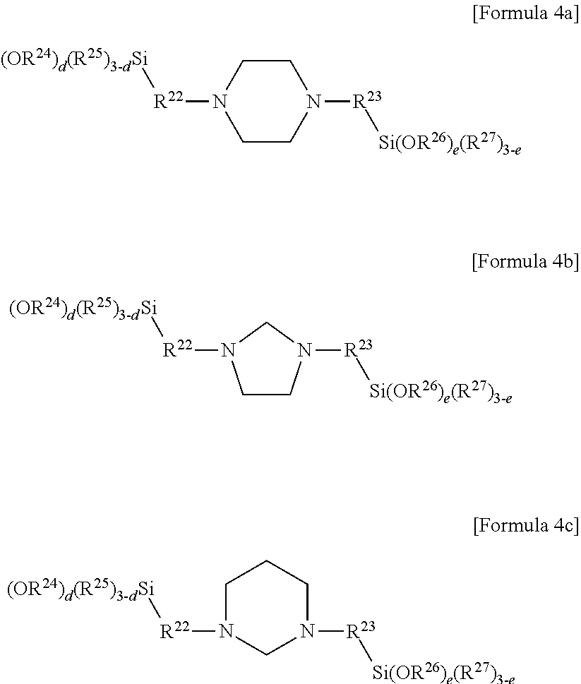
C1CN([R23][Si(OR26)e(R27)3-e])CCN1[R22][(OR24)d(R25)3-dSi].C1CN([R23][Si(OR26)e(R27)3-e])CN1[R22][(OR24)d(R25)3-dSi].C1CCN([R23][Si(OR26)e(R27)3-e])CN1[R22][(OR24)d(R25)3-dSi]
